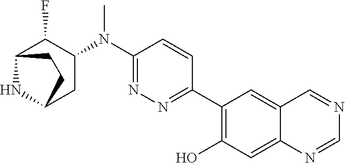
C1(N(C2=NN=C(C3=C(O)C=C4C(=C3)C=NC=N4)C=C2)C)C(F)C2NC(C1)CC2
